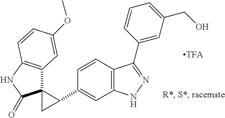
[TFA].C12=C(C=CC(C3C4(C3)C3=C(NC4=O)C=CC(OC)=C3)=C1)C(C1=CC(CO)=CC=C1)=NN2
